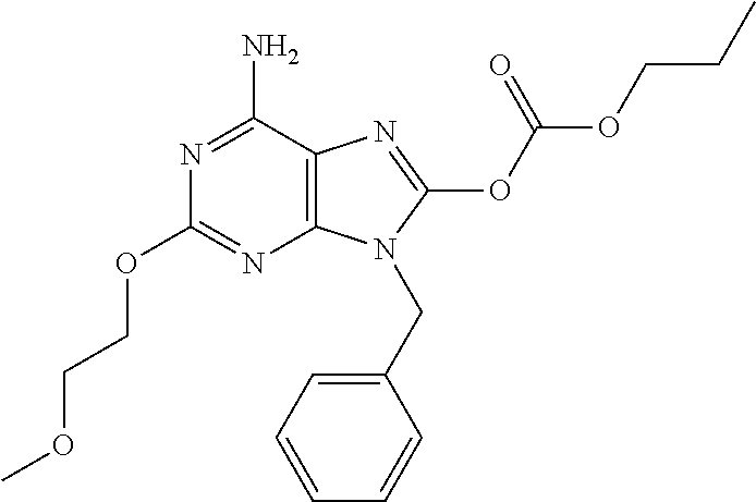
NC1=NC(OCCOC)=NC2=C1N=C(OC(OCCC)=O)N2CC1=CC=CC=C1
